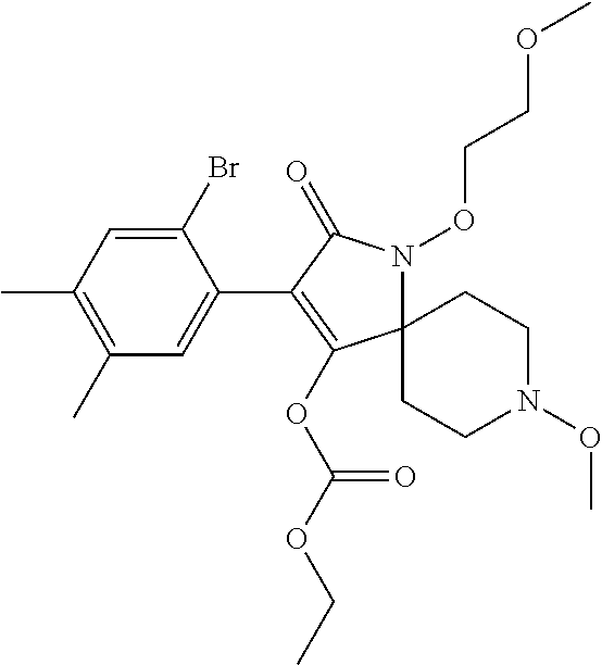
C1(Br)=CC(C)=C(C)C=C1C1=C(OC(OCC)=O)C2(N(OCCOC)C1=O)CCN(OC)CC2
